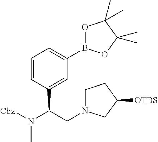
C1=CC(C(N([Cbz])C)CN2CCC([OTBS])C2)=CC(B2OC(C)(C)C(C)(C)O2)=C1
